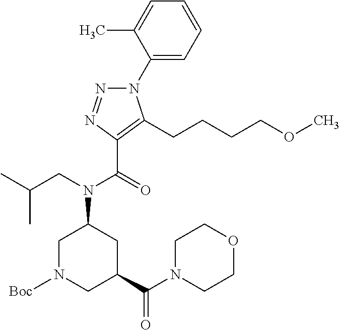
C1(N2N=NC(C(=O)N(CC(C)C)C3CN([Boc])CC(C(N4CCOCC4)=O)C3)=C2CCCCOC)=CC=CC=C1C
